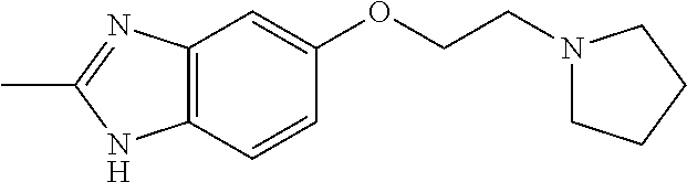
C12=C(C=CC(OCCN3CCCC3)=C1)NC(C)=N2
